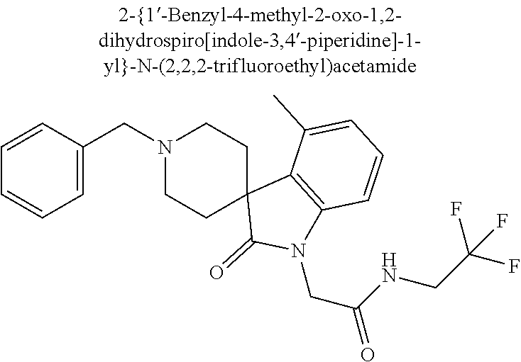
N1(CC2=CC=CC=C2)CCC2(CC1)C(=O)N(CC(NCC(F)(F)F)=O)C1=C2C(C)=CC=C1
